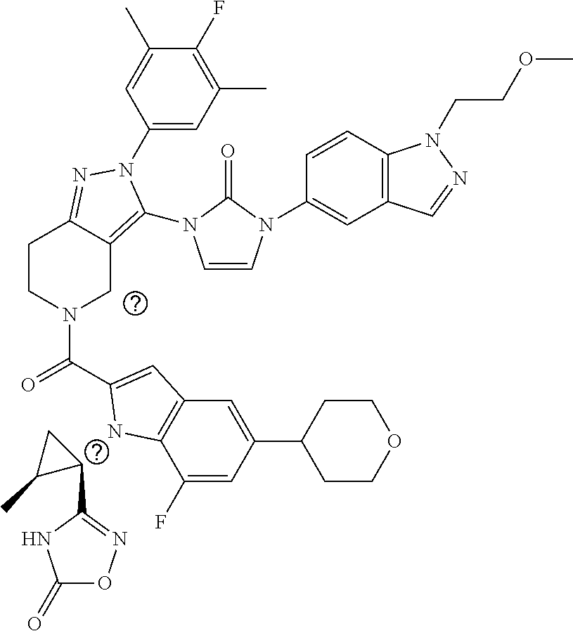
C1C(C)C1C1=NOC(=O)N1.C1(N2C(N3C=CN(C4=CC5=C(C=C4)N(CCOC)N=C5)C3=O)=C3CN(C(=O)C4=CC5=C(C(F)=CC(C6CCOCC6)=C5)N4)CCC3=N2)=CC(C)=C(F)C(C)=C1
